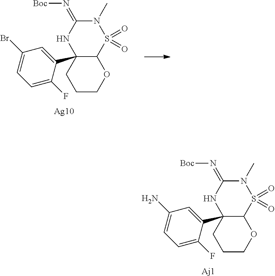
C1(C23NC(=N[Boc])N(C)S(=O)(=O)C2OCCC3)=CC(N)=CC=C1F.[Aj1].C1(C23NC(=N[Boc])N(C)S(=O)(=O)C2OCCC3)=CC(Br)=CC=C1F.[Ag10]
